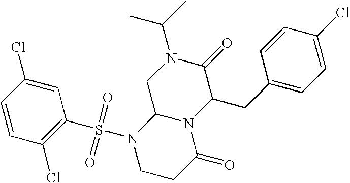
C1=CC(Cl)=C(S(N2CCC(=O)N3C2CN(C(C)C)C(=O)C3CC2=CC=C(Cl)C=C2)(=O)=O)C=C1Cl
